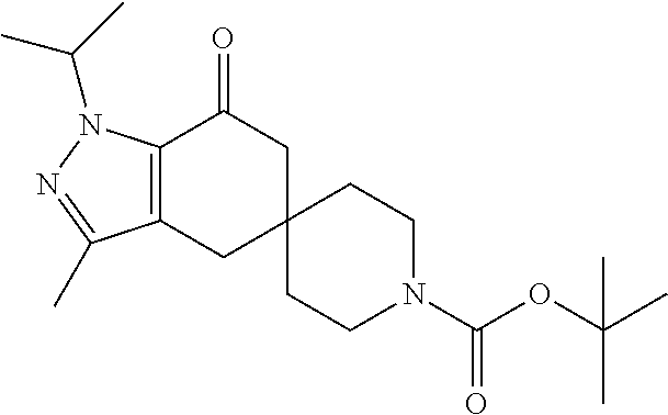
C12=C(CC3(CC1=O)CCN(C(OC(C)(C)C)=O)CC3)C(C)=NN2C(C)C
